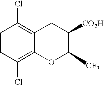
C12=C(Cl)C=CC(Cl)=C1CC([CO2H])C([CF3])O2
